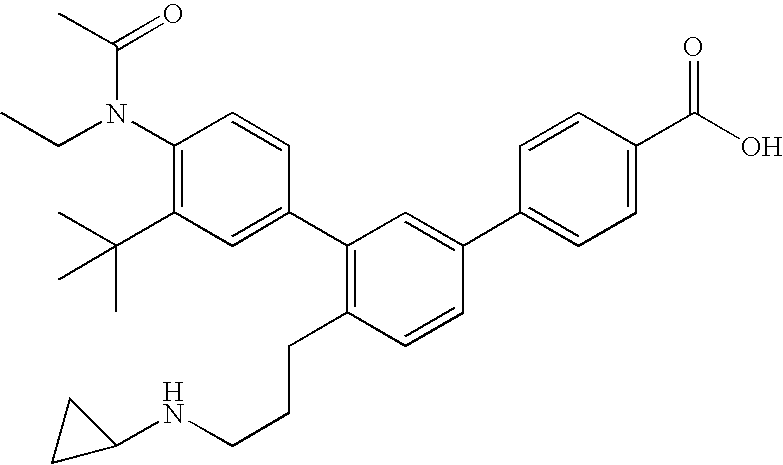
C1(N(C(C)=O)CC)=C(C(C)(C)C)C=C(C2=C(CCCNC3CC3)C=CC(C3=CC=C(C(O)=O)C=C3)=C2)C=C1
